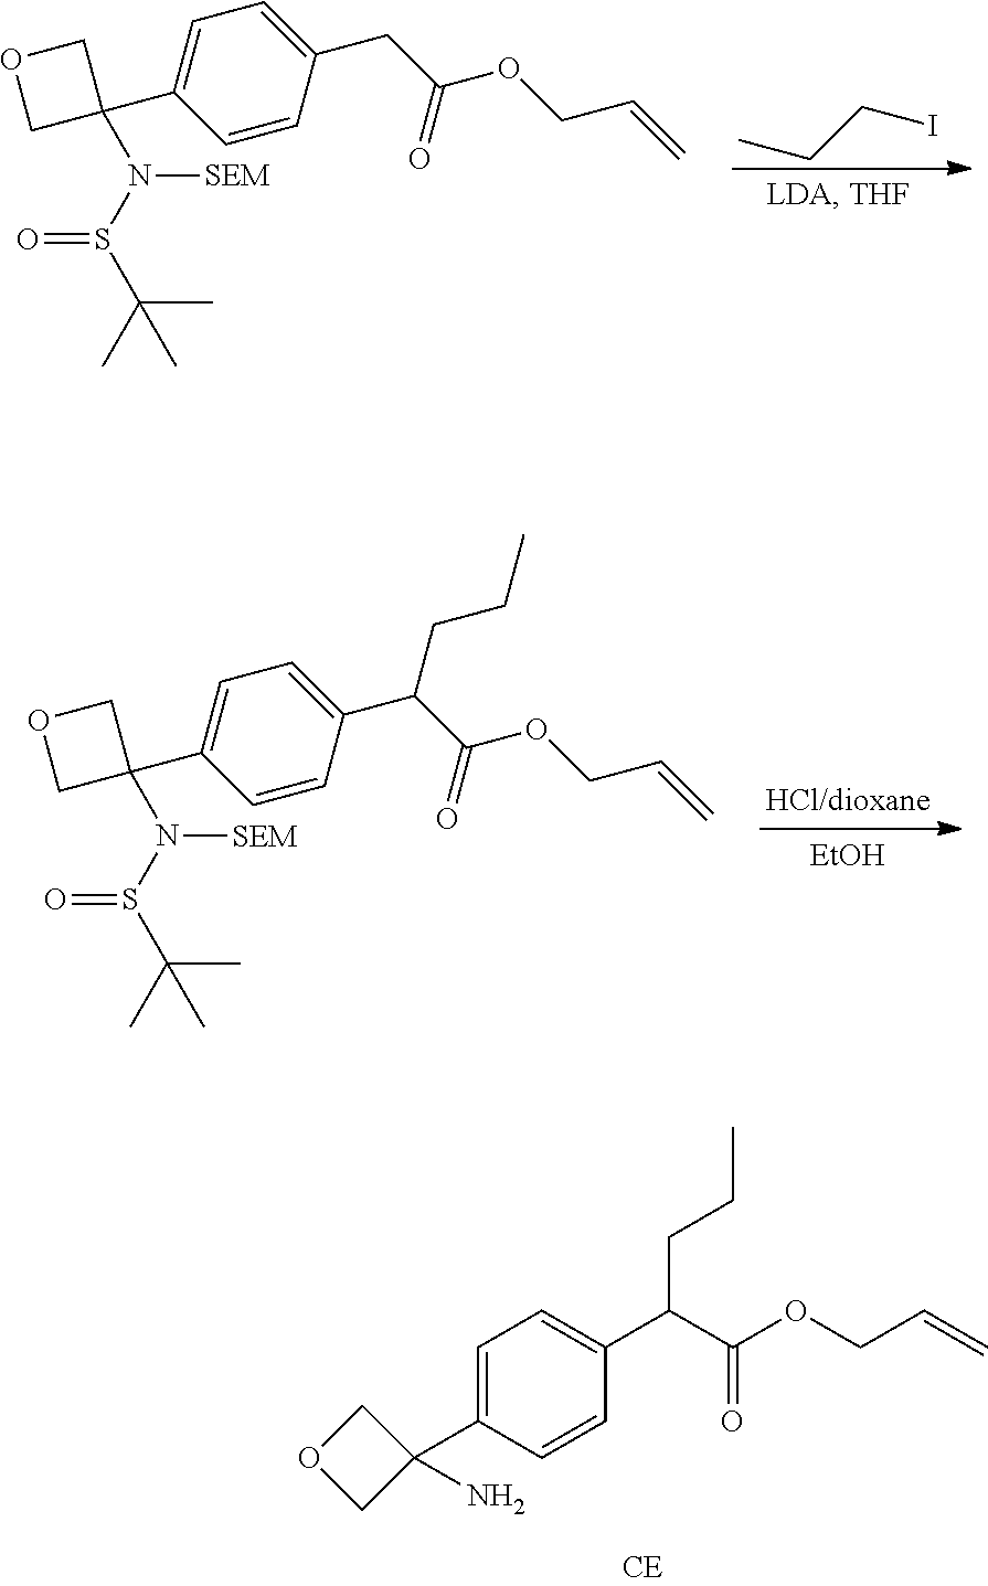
C1C(C2=CC=C(CC(OCC=C)=O)C=C2)(N(S(C(C)(C)C)=O)[SEM])CO1.CCCI.C1C(C2=CC=C(C(C(OCC=C)=O)CCC)C=C2)(N(S(C(C)(C)C)=O)[SEM])CO1.[EtOH].C1=C(C2(N)COC2)C=CC(C(C(OCC=C)=O)CCC)=C1
